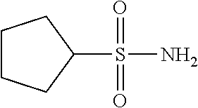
C1CCC(S(=O)(=O)N)C1
